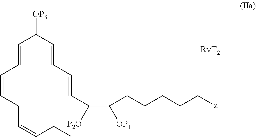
C(=CC=CCC=CCC)C(C=CC=CC(C([OP1])CCCCC[z])[P2O])[OP3]
